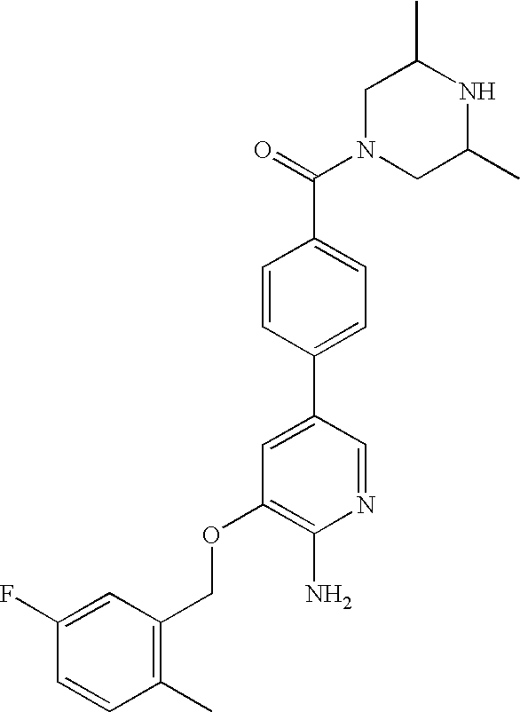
C1N(C(=O)C2=CC=C(C3=CC(OCC4=C(C)C=CC(F)=C4)=C(N)N=C3)C=C2)CC(C)NC1C
